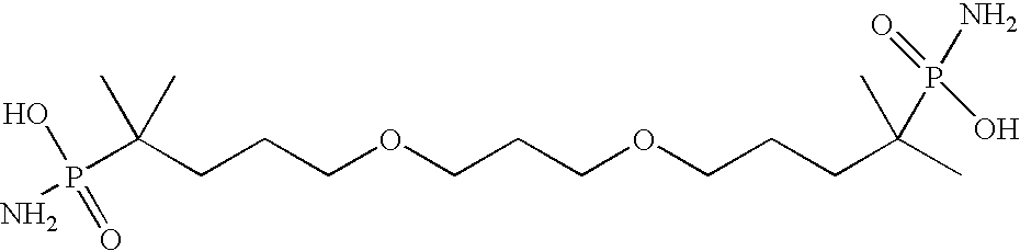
C(CCOCCCOCCCC(C)(P(N)(O)=O)C)C(P(=O)(O)N)(C)C
